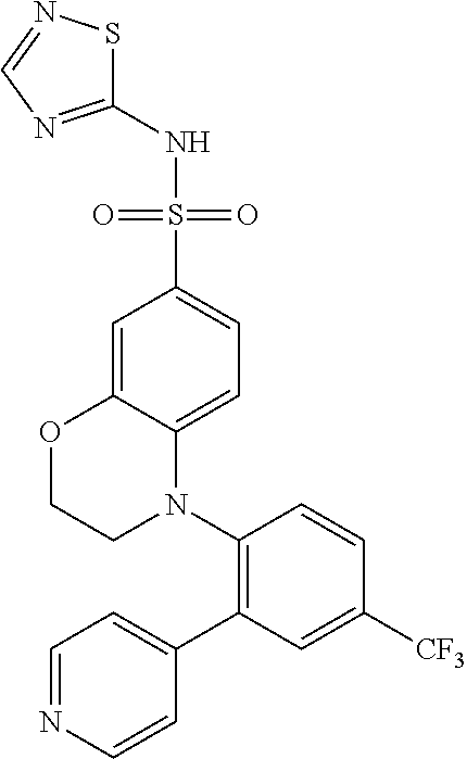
C1(C2=CC=NC=C2)=C(N2C3=CC=C(S(=O)(=O)NC4=NC=NS4)C=C3OCC2)C=CC([CF3])=C1
